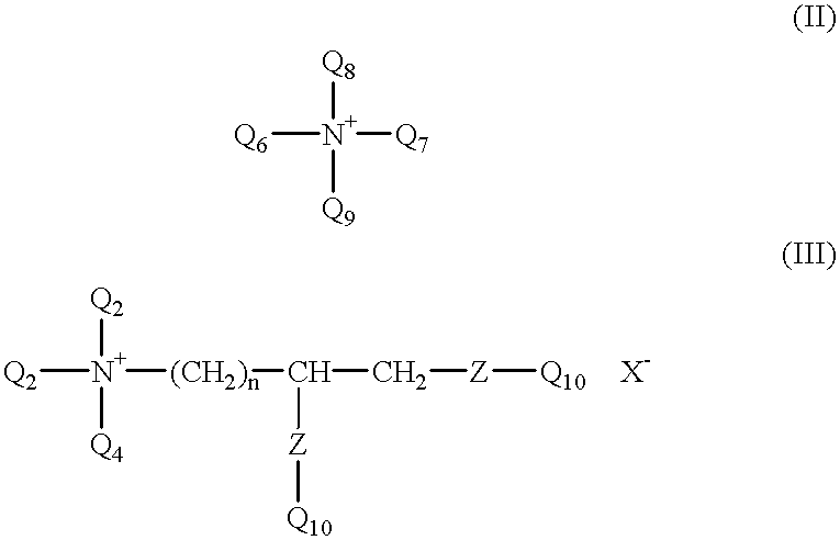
[Q6][N+]([Q7])([Q8])[Q9].[Q2][N+]([(CH2)n]C(C[Z][Q10])[Z][Q10])([Q2])[Q4]
